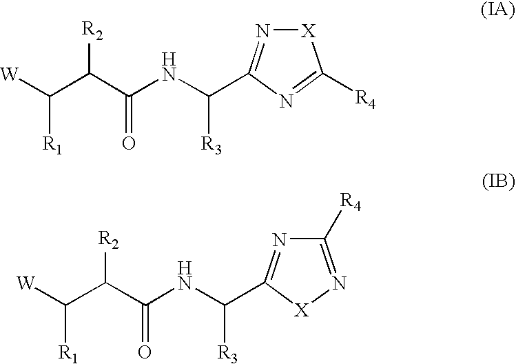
[X]1N=C(C(NC(C(C([W])[R1])[R2])=O)[R3])N=C1[R4].C1([R4])=N[X]C(C(NC(C(C([W])[R1])[R2])=O)[R3])=N1
